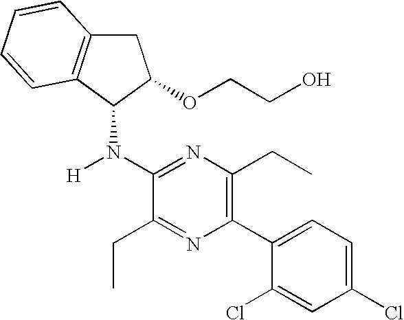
C1(N([H])C2C3=C(CC2OCCO)C=CC=C3)=NC(CC)=C(C2=CC=C(Cl)C=C2Cl)N=C1CC
